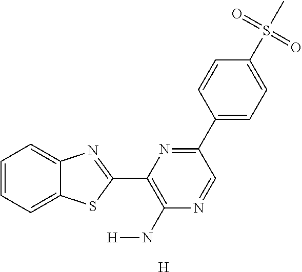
C1=CC=C2C(=C1)N=C(C1=C(N[H])N=CC(C3=CC=C(S(C)(=O)=O)C=C3)=N1)S2.[H]
